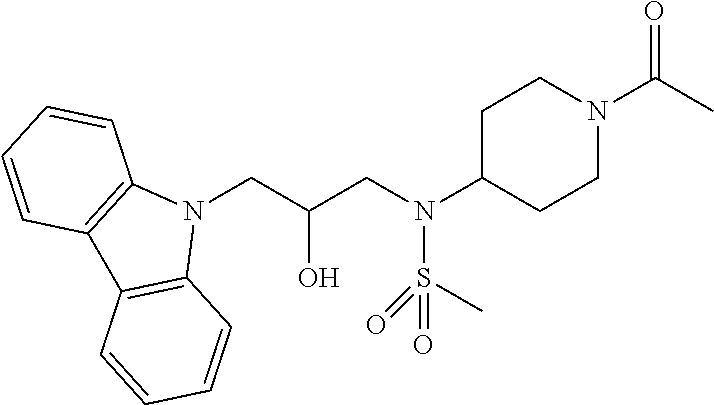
N1(CC(CN(C2CCN(C(C)=O)CC2)S(C)(=O)=O)O)C2=C(C3=C1C=CC=C3)C=CC=C2
